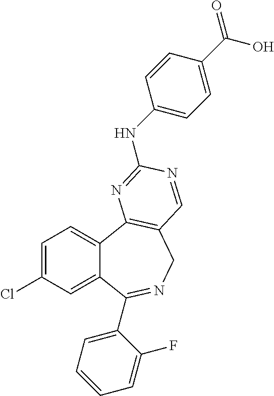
C1=C(Cl)C=C2C(=C1)C1=C(CN=C2C2=CC=CC=C2F)C=NC(NC2=CC=C(C(=O)O)C=C2)=N1
